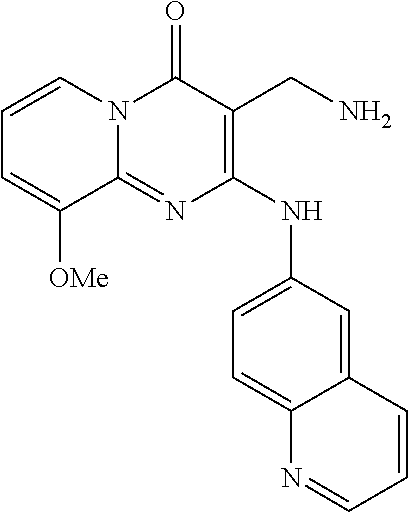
C1(=O)N2C(=NC(NC3=CC=C4C(=C3)C=CC=N4)=C1CN)C([OMe])=CC=C2
